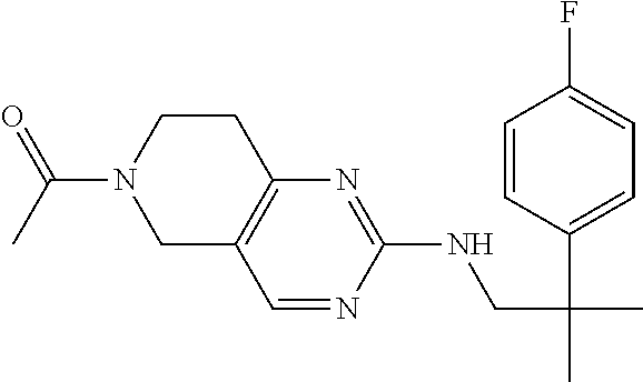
C1C2=C(N=C(NCC(C)(C3=CC=C(F)C=C3)C)N=C2)CCN1C(C)=O
